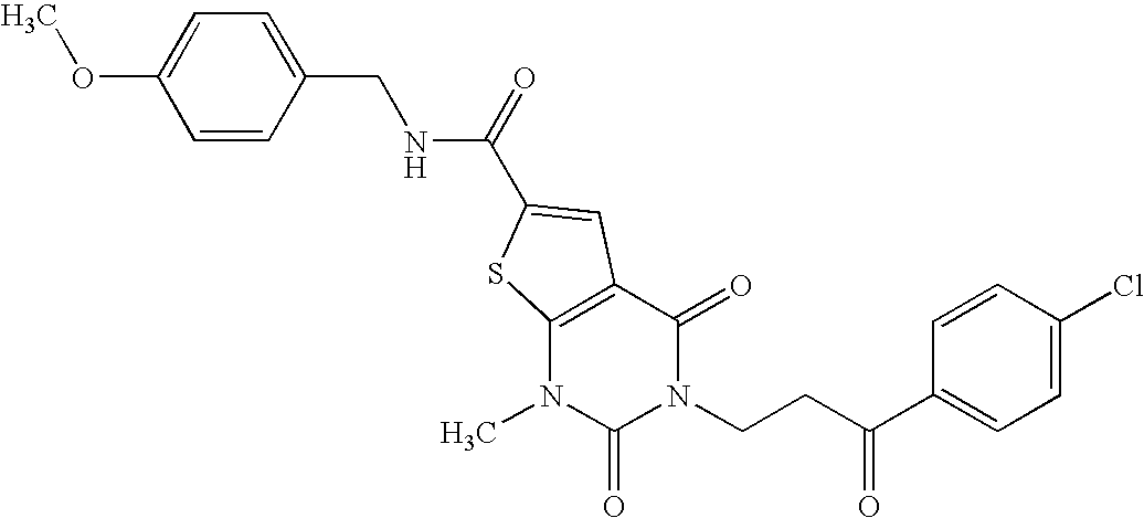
COC1=CC=C(CNC(=O)C2=CC3=C(N(C)C(=O)N(CCC(C4=CC=C(Cl)C=C4)=O)C3=O)S2)C=C1
